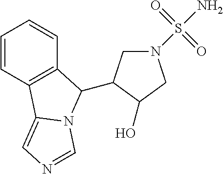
C1=CC2=C(C=C1)C(C1CN(S(N)(=O)=O)CC1O)N1C2=CN=C1
